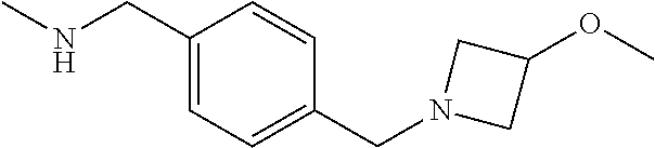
C1(CNC)=CC=C(CN2CC(OC)C2)C=C1
